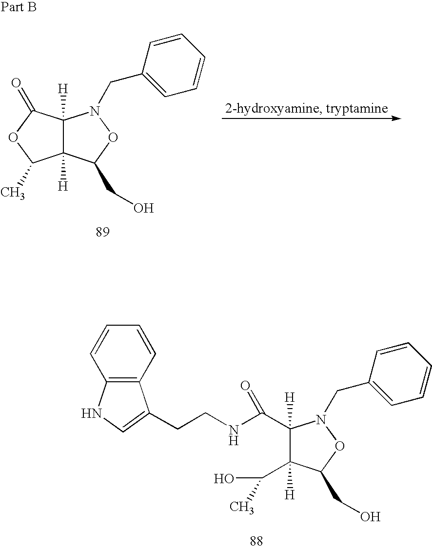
C12([H])C(CO)ON(CC3=CC=CC=C3)C1([H])C(=O)OC2C.C1([H])(C(O)C)C(CO)ON(CC2=CC=CC=C2)C1([H])C(NCCC1=CNC2=C1C=CC=C2)=O
